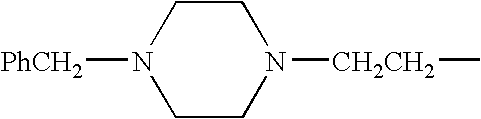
[CH2CH2](C)N1CCN([PhCH2])CC1
